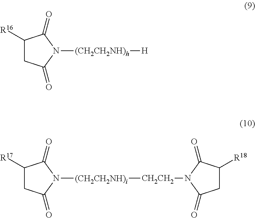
C1([R16])CC(=O)N([(CH2CH2NH)h][H])C1=O.C1([R17])CC(=O)N([(CH2CH2NH)i][CH2CH2]N2C(=O)CC([R18])C2=O)C1=O
